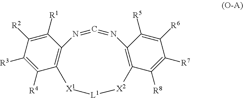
C1([R4])=C([R3])C([R2])=C([R1])C2=C1[X1][L1][X2]C1=C(N=C=N2)C([R5])=C([R6])C([R7])=C1[R8]
